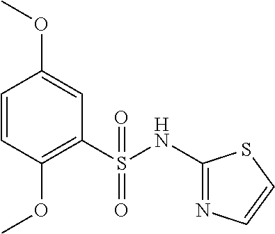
C1(NS(C2=C(OC)C=CC(OC)=C2)(=O)=O)=NC=CS1
